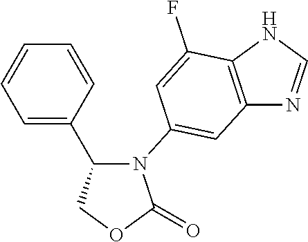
C1=CC(C2COC(=O)N2C2=CC3=C(NC=N3)C(F)=C2)=CC=C1
